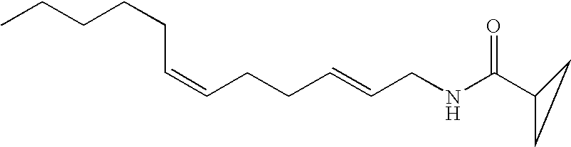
C(=CCCC=CCNC(C1CC1)=O)CCCCC
